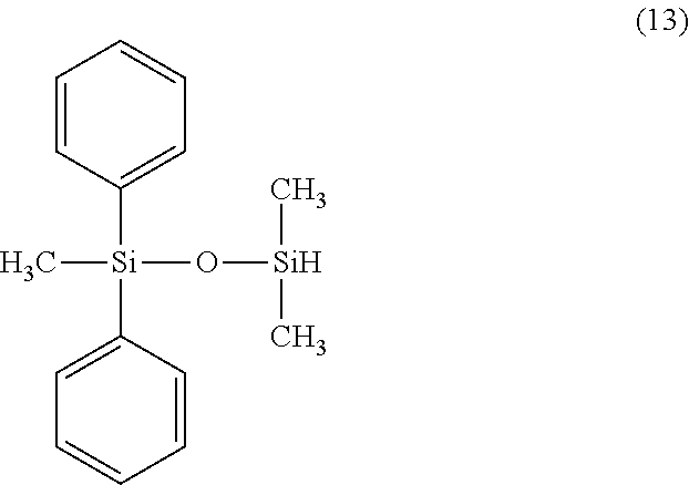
C1=CC([Si](C2=CC=CC=C2)(C)O[Si](C)C)=CC=C1
